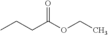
C(OCC)(CCC)=O
